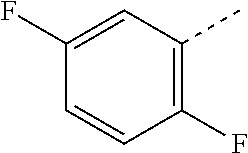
C1(F)=CC(C)=C(F)C=C1
